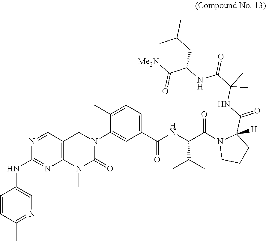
C1=CC(C)=NC=C1NC1=NC2=C(C=N1)CN(C1=CC(C(NC(C(N3CCCC3(C(NC(C(=O)NC(C([Me2N])=O)CC(C)C)(C)C)=O)[H])=O)C(C)C)=O)=CC=C1C)C(=O)N2C
